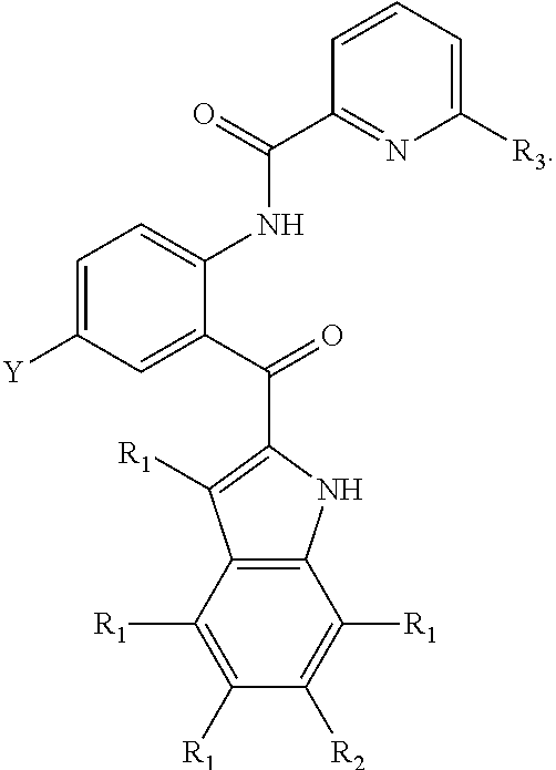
C1=C([Y])C=C(C(=O)C2=C([R1])C3=C(N2)C([R1])=C([R2])C([R1])=C3[R1])C(NC(C2=NC([R3])=CC=C2)=O)=C1
